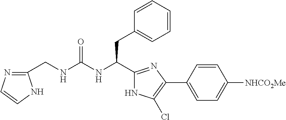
C(NC(CC1=CC=CC=C1)C1=NC(C2=CC=C([NHCO2Me])C=C2)=C(Cl)N1)(=O)NCC1=NC=CN1
